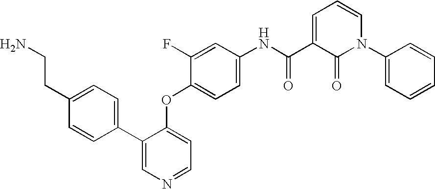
C1(C2=CC=C(CCN)C=C2)=CN=CC=C1OC1=CC=C(NC(C2=CC=CN(C3=CC=CC=C3)C2=O)=O)C=C1F
